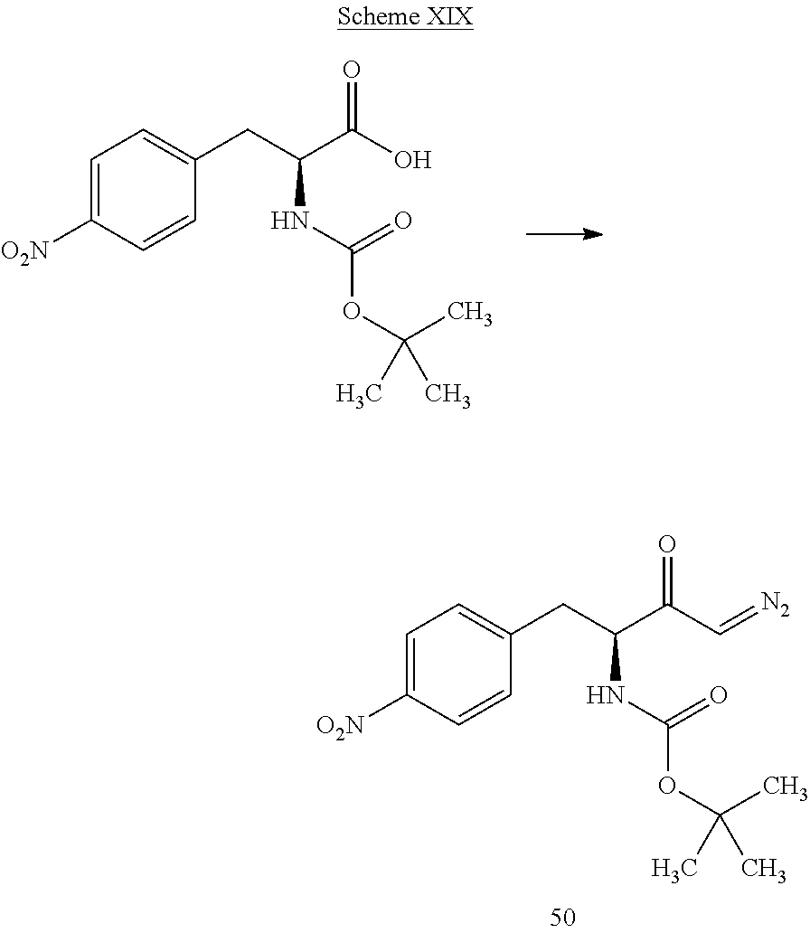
C1=C([O2N])C=CC(CC(C(O)=O)NC(=O)OC(C)(C)C)=C1.C1=C([O2N])C=CC(CC(C(C=[N2])=O)NC(=O)OC(C)(C)C)=C1
